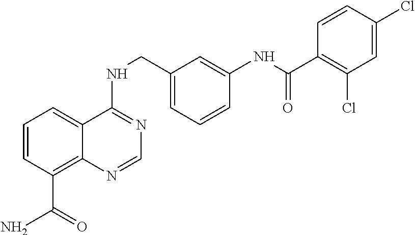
C1=CC(C(N)=O)=C2C(=C1)C(NCC1=CC=CC(NC(C3=C(Cl)C=C(Cl)C=C3)=O)=C1)=NC=N2
